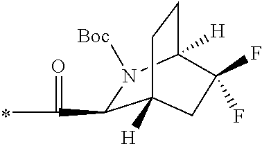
C1(C(=O)C)N([Boc])C2([H])CCC1([H])CC2(F)F
